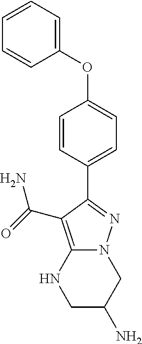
C1=CC(C2=NN3C(=C2C(=O)N)NCC(N)C3)=CC=C1OC1=CC=CC=C1
